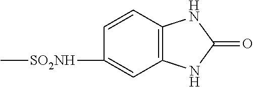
C12=C(C=CC([SO2NH]C)=C1)NC(=O)N2
